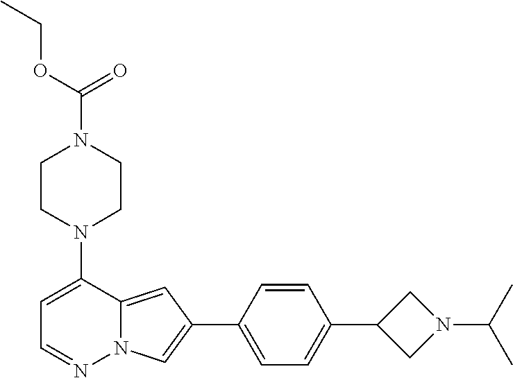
N1(C2=CC=NN3C2=CC(C2=CC=C(C4CN(C(C)C)C4)C=C2)=C3)CCN(C(OCC)=O)CC1
